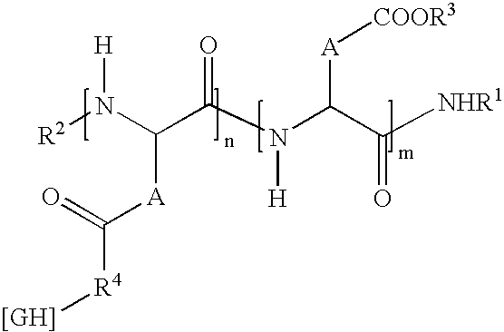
[R2]N(C(C(N(C(C([NHR1])=O)[A][COOR3])[H])=O)[A]C(=O)[R4][[GH]])[H]
